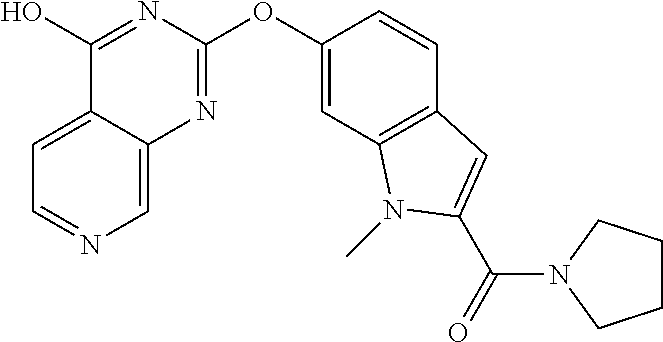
C1=C2C(=CN=C1)N=C(OC1=CC3=C(C=C1)C=C(C(N1CCCC1)=O)N3C)N=C2O
